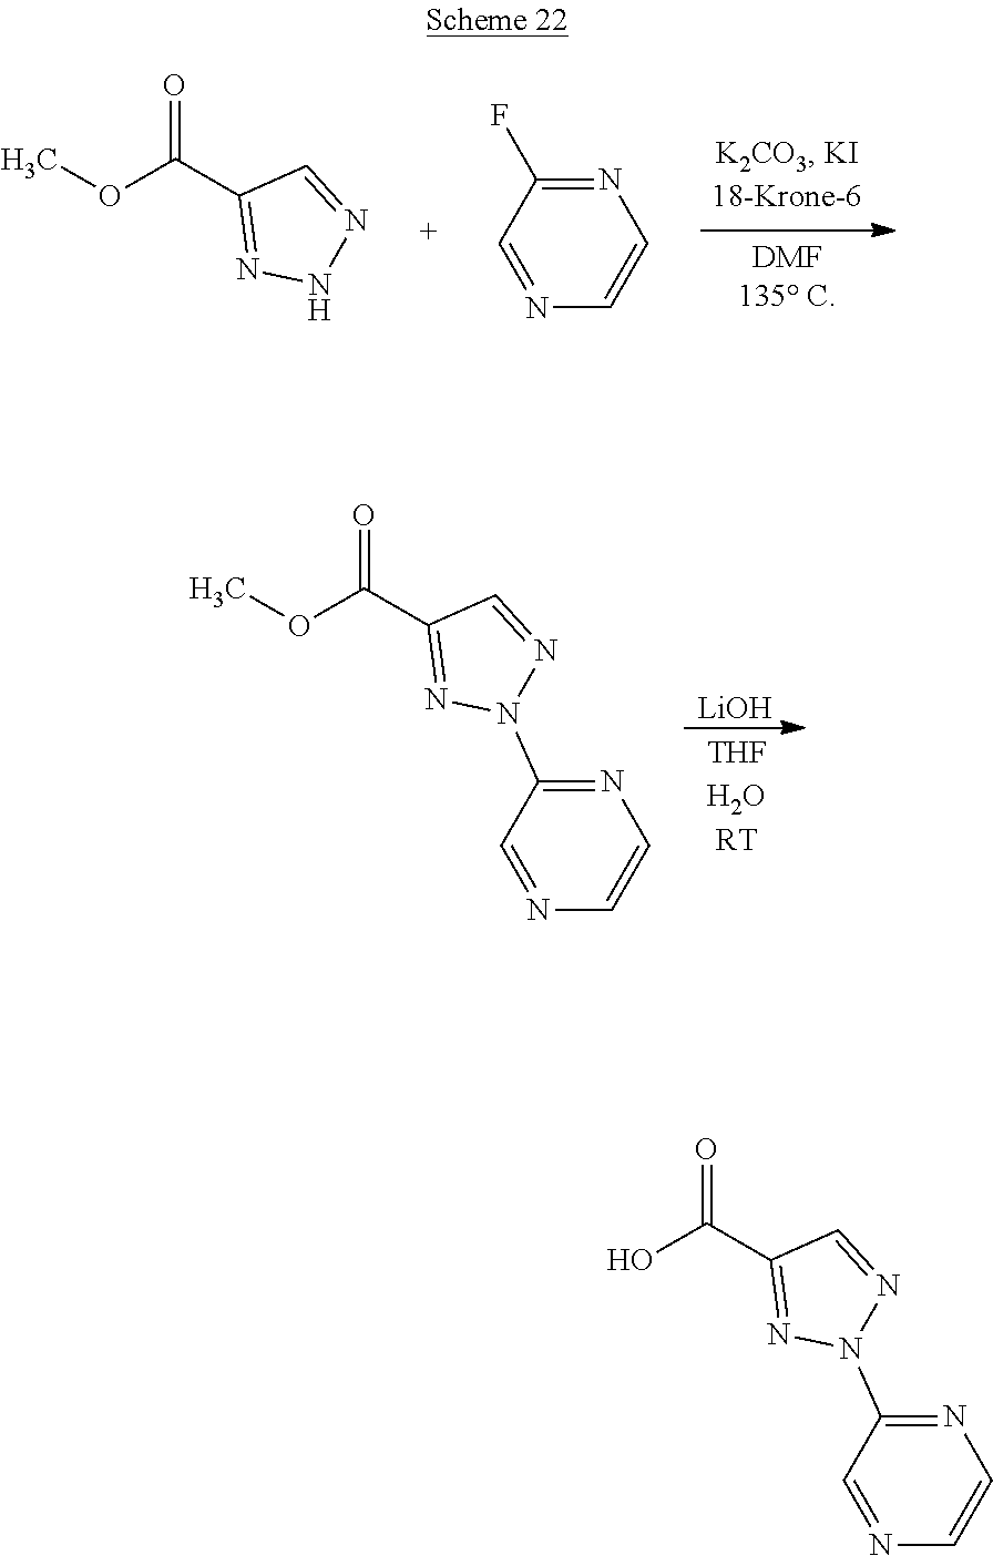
OC(C1=NN(C2=NC=CN=C2)N=C1)=O.COC(C1=NNN=C1)=O.C1(F)=NC=CN=C1.COC(C1=NN(C2=NC=CN=C2)N=C1)=O.[LiOH]
